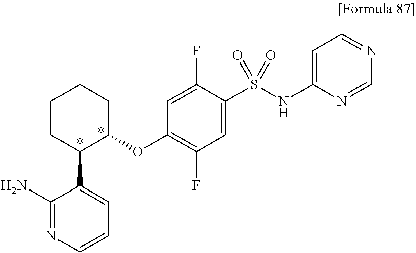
C1(C2C(OC3=C(F)C=C(S(=O)(=O)NC4=CC=NC=N4)C(F)=C3)CCCC2)=CC=CN=C1N
